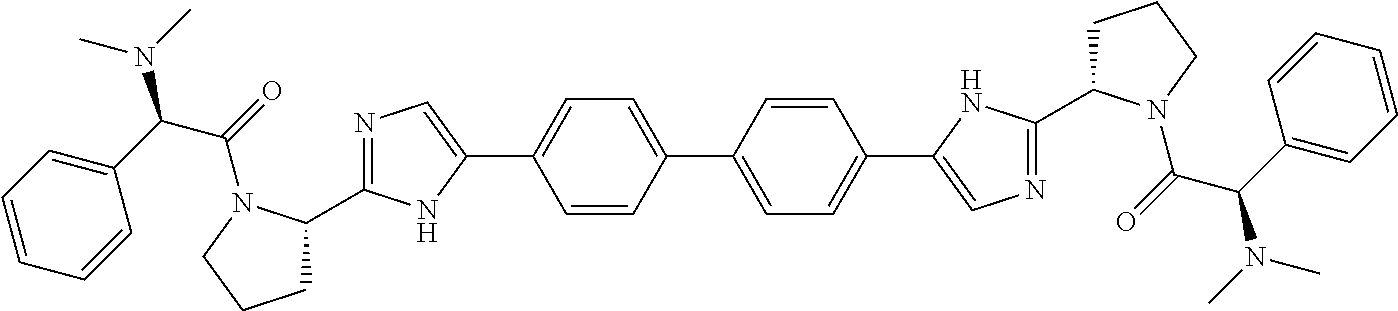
C1=C(C2=CN=C(C3CCCN3C(=O)C(C3=CC=CC=C3)N(C)C)N2)C=CC(C2=CC=C(C3=CN=C(C4CCCN4C(=O)C(C4=CC=CC=C4)N(C)C)N3)C=C2)=C1
